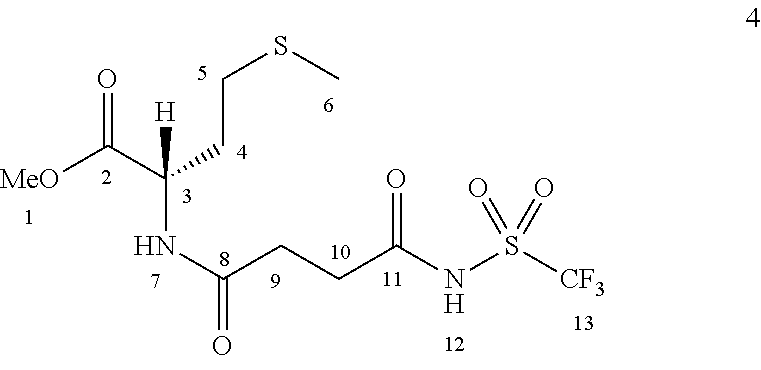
N(C(CCC(NS([CF3])(=O)=O)=O)=O)C(C([MeO])=O)(CCSC)[H]
